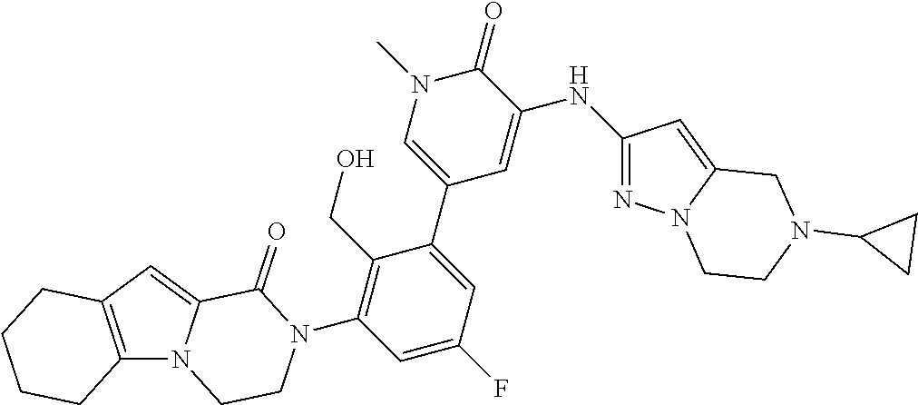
C12=C(C=C3N1CCN(C1=C(CO)C(C4=CN(C)C(=O)C(NC5=NN6C(=C5)CN(C5CC5)CC6)=C4)=CC(F)=C1)C3=O)CCCC2
